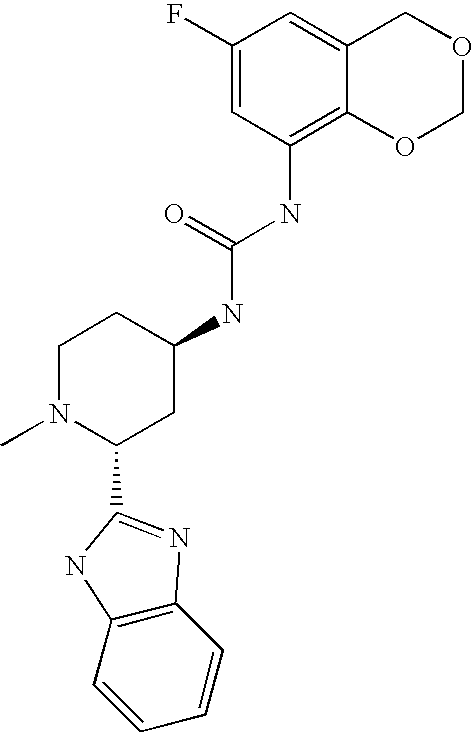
C1(F)=CC(NC(=O)NC2CCN(C)C(C3=NC4=C(C=CC=C4)N3)C2)=C2C(=C1)COCO2
